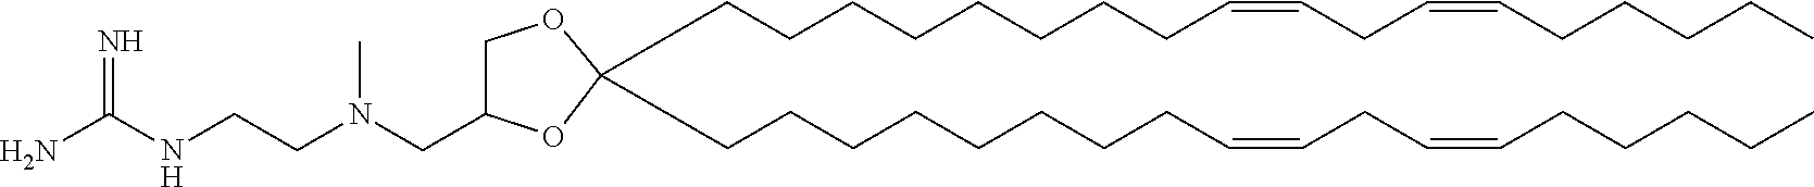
C1OC(CCCCCCCCC=CCC=CCCCCC)(CCCCCCCCC=CCC=CCCCCC)OC1CN(CCNC(N)=N)C
